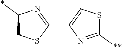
C1(C2=NC(*)CS2)=CSC([**])=N1
